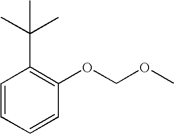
C1=CC=CC(OCOC)=C1C(C)(C)C
